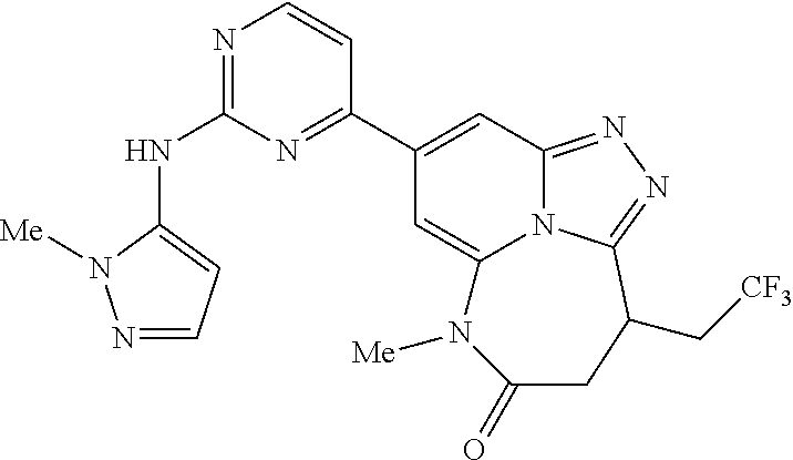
N(C1=NC=CC(C2=CC3=NN=C4N3C(=C2)N([Me])C(=O)CC4C[CF3])=N1)C1=CC=NN1[Me]
